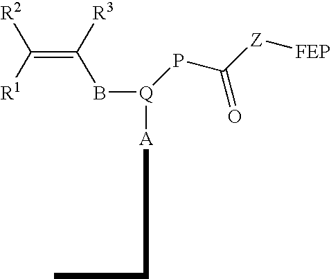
[R1]C([R2])=C(B[Q]([A]CC)PC([Z][FEP])=O)[R3]
